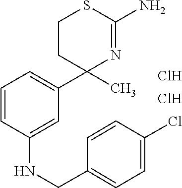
C1=CC(NCC2=CC=C(Cl)C=C2)=CC(C2(C)N=C(N)SCC2)=C1.Cl.Cl
